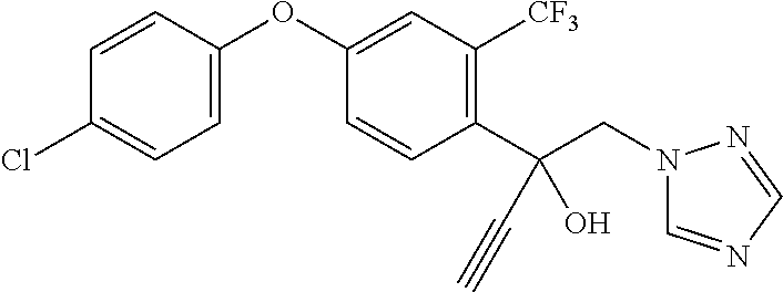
C1=C(OC2=CC([CF3])=C(C(CN3C=NC=N3)(O)C#C)C=C2)C=CC(Cl)=C1
